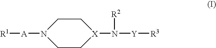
[R1][A]N1CC[X](N([Y][R3])[R2])CC1
